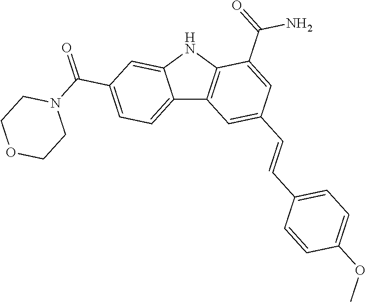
C12=CC=C(C(=O)N3CCOCC3)C=C1NC1=C2C=C(C=CC2=CC=C(OC)C=C2)C=C1C(=O)N
